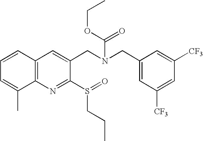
C1=CC2=C(C(C)=C1)N=C(S(CCC)=O)C(CN(CC1=CC([CF3])=CC([CF3])=C1)C(OCC)=O)=C2
